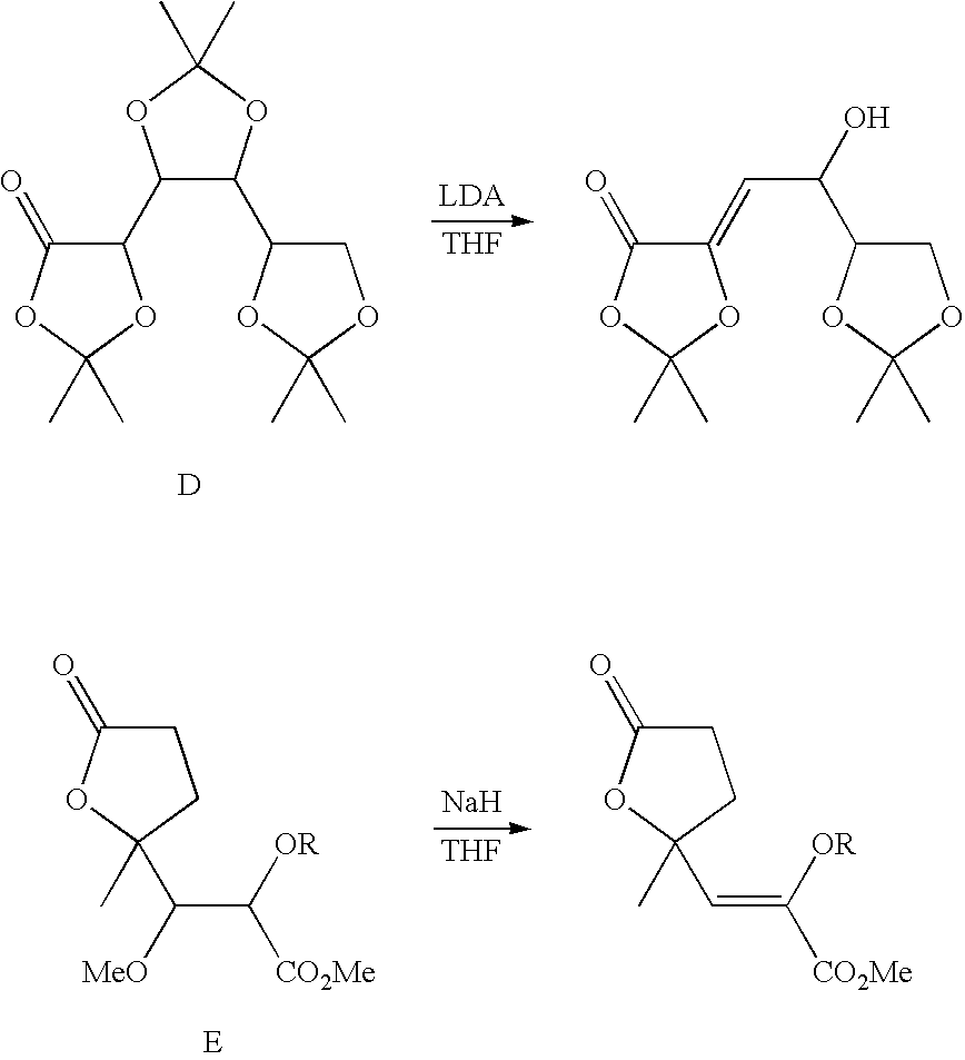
[THF].CC1(C)OC(C2C(=O)OC(C)(C)O2)C(C2COC(C)(C)O2)O1.[D].C(C(C1COC(C)(C)O1)O)=C1C(=O)OC(C)(C)O1.[Na].[THF].C1C(=O)OC(C)(C(C([CO2Me])[OR])[MeO])C1.C1C(=O)OC(C)(C=C([CO2Me])[OR])C1
